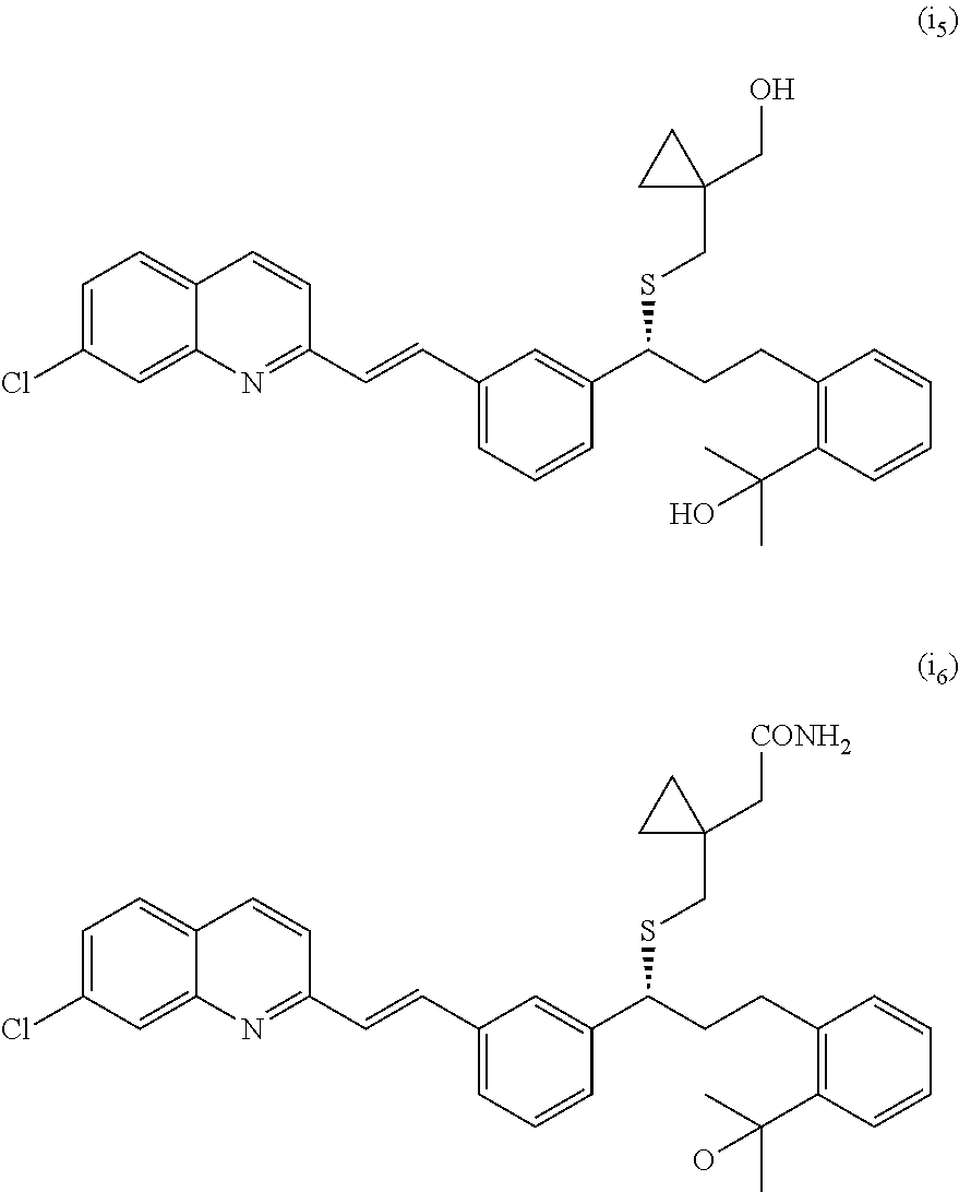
C1=C(Cl)C=C2C(=C1)C=CC(C=CC1=CC=CC(C(CCC3=C(C(C)(C)O)C=CC=C3)SCC3(C[CONH2])CC3)=C1)=N2.C1=C(Cl)C=C2C(=C1)C=CC(C=CC1=CC=CC(C(CCC3=C(C(C)(C)O)C=CC=C3)SCC3(CO)CC3)=C1)=N2
